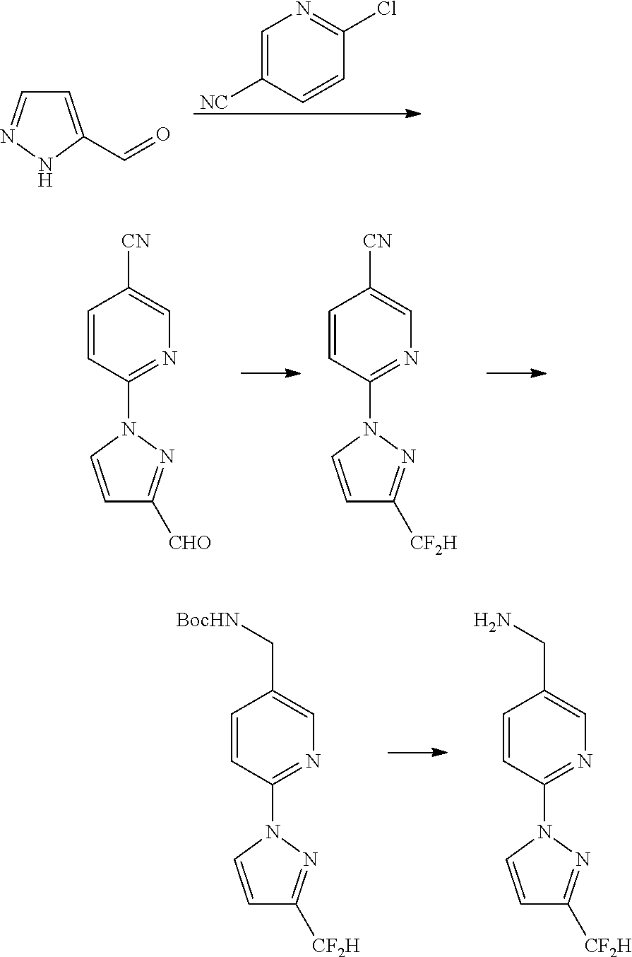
C1=C(C=O)NN=C1.C1=C([NC])C=CC(Cl)=N1.C1=CC(N2C=CC([CHO])=N2)=NC=C1[CN].C1=CC(N2C=CC([CF2H])=N2)=NC=C1[CN].C1=CC(N2C=CC([CF2H])=N2)=NC=C1C[BocHN].C1=CC(N2C=CC([CF2H])=N2)=NC=C1CN
